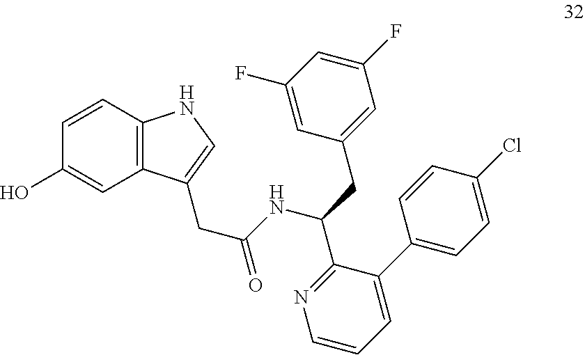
C1=CC2=C(C=C1O)C(CC(NC(C1=NC=CC=C1C1=CC=C(Cl)C=C1)CC1=CC(F)=CC(F)=C1)=O)=CN2
